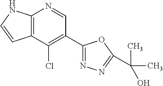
C12=C(C(Cl)=C(C3=NN=C(C(O)(C)C)O3)C=N1)C=CN2
